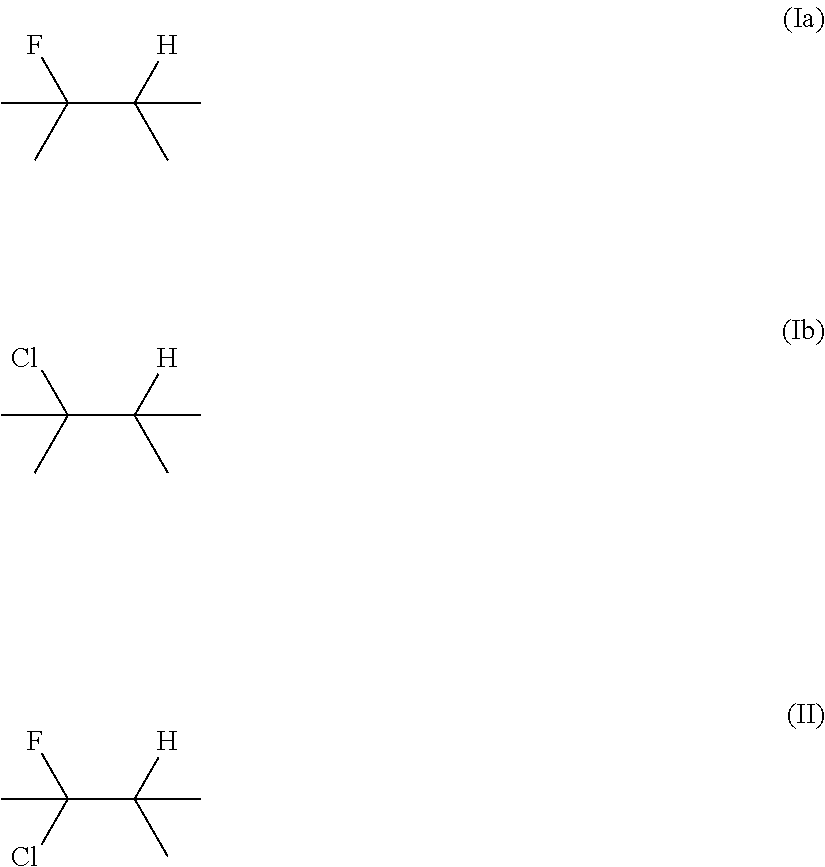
C(C([H])(C)C)(C)(F)C.C(C([H])(C)C)(C)(Cl)C.C(C([H])(C)C)(Cl)(F)C
